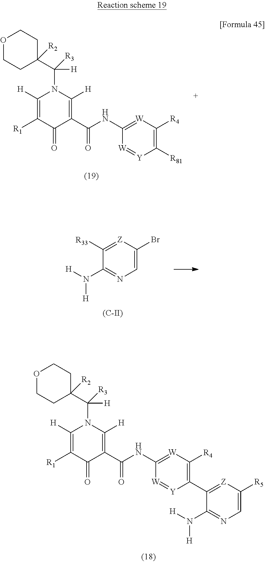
C1(N([H])[H])=NC=C([R5])[Z]=C1C1=C([R4])[W]=C(NC(C2=C([H])N(C(C3([R2])CCOCC3)([R3])[H])C([H])=C([R1])C2=O)=O)[W]=[Y]1.[R81]C1=C([R4])[W]=C(NC(C2=C([H])N(C(C3([R2])CCOCC3)([R3])[H])C([H])=C([R1])C2=O)=O)[W]=[Y]1.C1(N([H])[H])=NC=C(Br)[Z]=C1[R33].[(C-II)]
